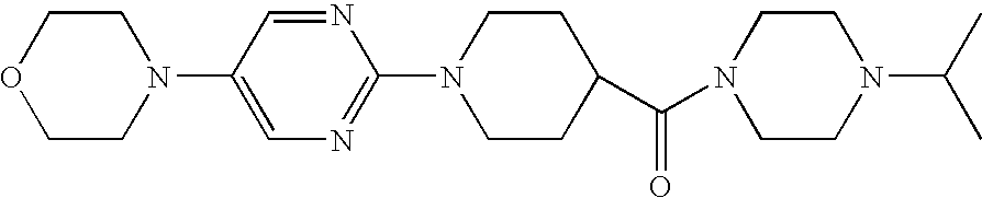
C1=C(N2CCOCC2)C=NC(N2CCC(C(=O)N3CCN(C(C)C)CC3)CC2)=N1
